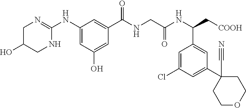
C1C(O)CNC(NC2=CC(O)=CC(C(NCC(=O)NC(C3=CC(C4(C#N)CCOCC4)=CC(Cl)=C3)C[COOH])=O)=C2)=N1
